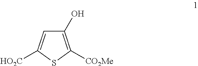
C1(O)=C([CO2Me])SC([HO2C])=C1
